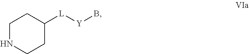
C1NCCC([L][Y]B)C1
